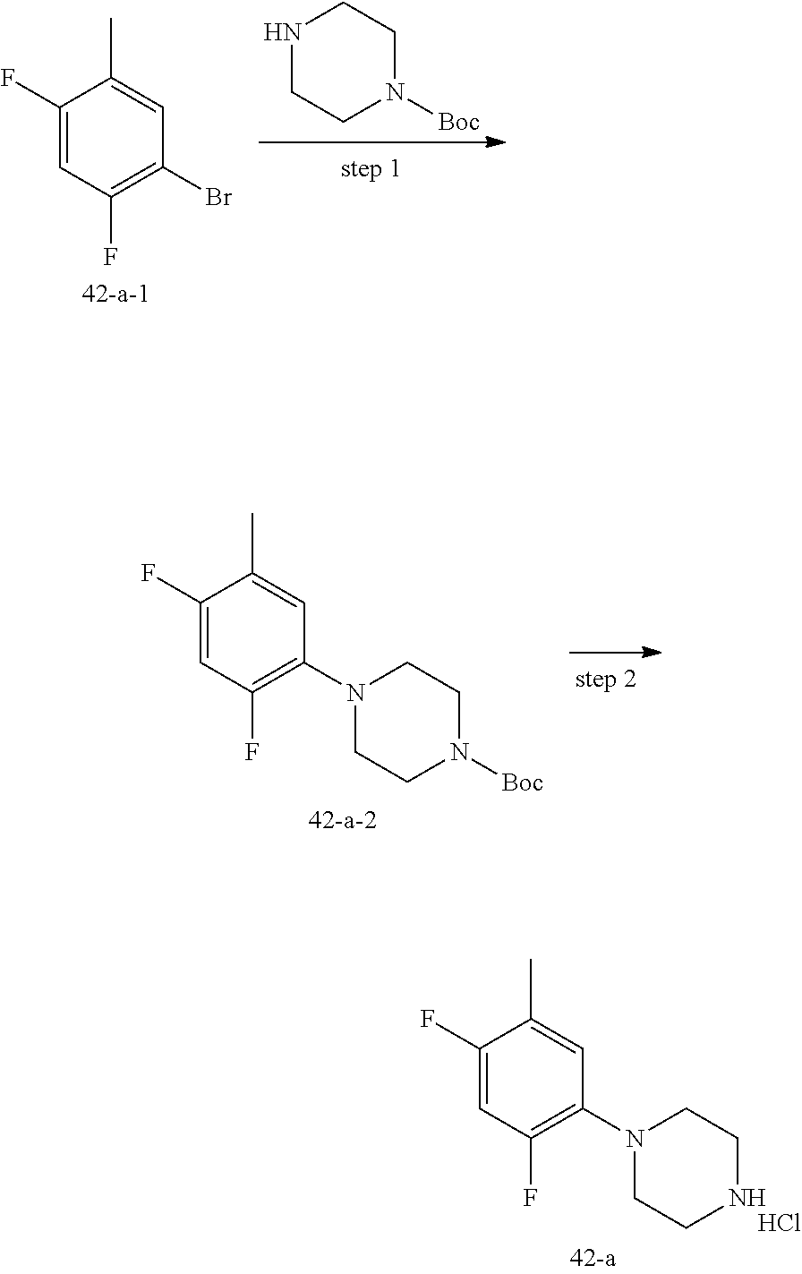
C1=C(F)C(C)=CC(Br)=C1F.N1CCN([Boc])CC1.C1=C(C)C(F)=CC(F)=C1N1CCN([Boc])CC1.Cl.C1=C(C)C(F)=CC(F)=C1N1CCNCC1
